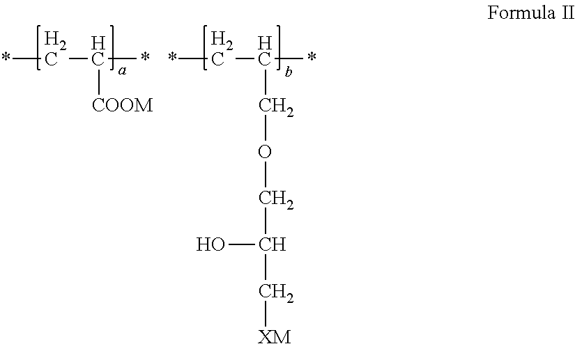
C(C([COOM])*)*.C(C(COCC(C[XM])O)*)*
